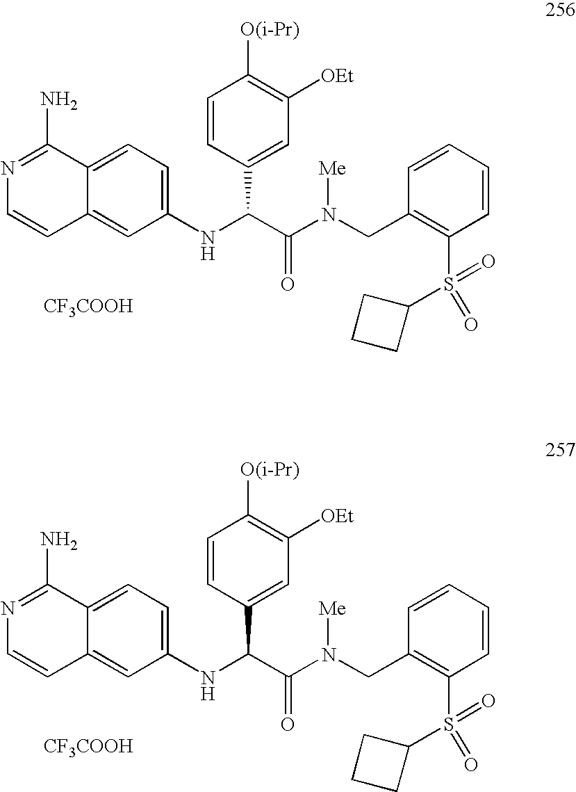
C1(NC(C(N(CC2=C(S(=O)(C3CCC3)=O)C=CC=C2)[Me])=O)C2=CC([OEt])=C([O(i-Pr)])C=C2)=CC=C2C(=C1)C=CN=C2N.[CF3COOH].C1(NC(C(N(CC2=C(S(=O)(C3CCC3)=O)C=CC=C2)[Me])=O)C2=CC([OEt])=C([O(i-Pr)])C=C2)=CC=C2C(=C1)C=CN=C2N.[CF3COOH]
